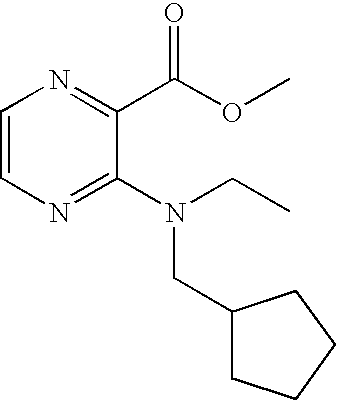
C1=CN=C(N(CC)CC2CCCC2)C(C(OC)=O)=N1
